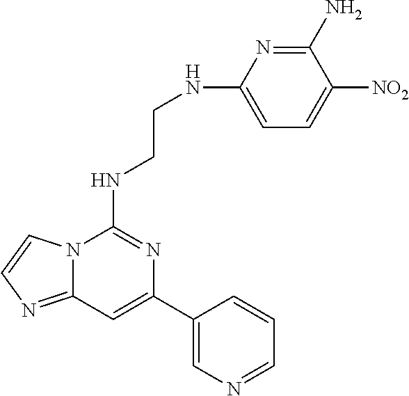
C12=NC=CN1C(NCCNC1=CC=C([NO2])C(N)=N1)=NC(C1=CN=CC=C1)=C2
